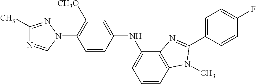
C1(C)=NN(C2=C([CH3O])C=C(NC3=CC=CC4=C3N=C(C3=CC=C(F)C=C3)N4C)C=C2)C=N1
